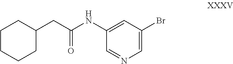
C(C(NC1=CC(Br)=CN=C1)=O)C1CCCCC1
